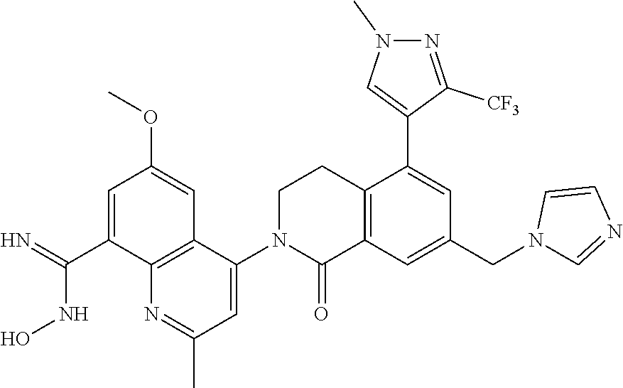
C1CN(C2=CC(C)=NC3=C2C=C(OC)C=C3C(=N)NO)C(=O)C2=C1C(C1=CN(C)N=C1[CF3])=CC(CN1C=NC=C1)=C2
